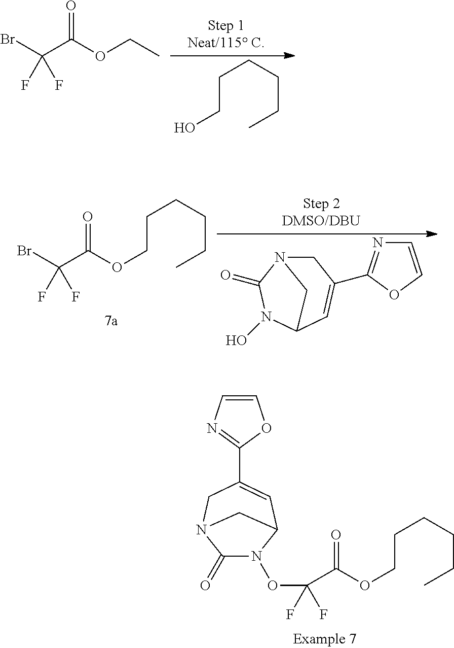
BrC(C(OCC)=O)(F)F.C(CO)CCCC.BrC(C(=O)OCCCCCC)(F)F.C1N2C(=O)N(O)C(C=C1C1=NC=CO1)C2.C1(=O)N(OC(C(OCCCCCC)=O)(F)F)C2C=C(C3=NC=CO3)CN1C2
